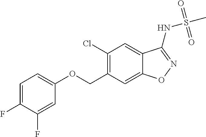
C(C1=C(Cl)C=C2C(=C1)ON=C2NS(C)(=O)=O)OC1=CC=C(F)C(F)=C1
